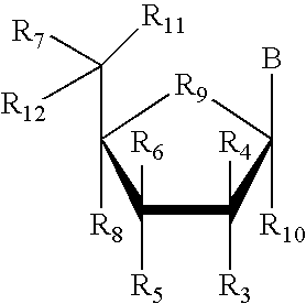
C1([R3])([R4])C([R5])([R6])C([R8])(C([R12])([R7])[R11])[R9]C1([R10])B
